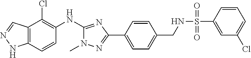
C12=C(C=CC(NC3=NC(C4=CC=C(CNS(C5=CC(Cl)=CC=C5)(=O)=O)C=C4)=NN3C)=C1Cl)NN=C2
